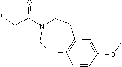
*CC(N1CCC2=C(CC1)C=C(OC)C=C2)=O
